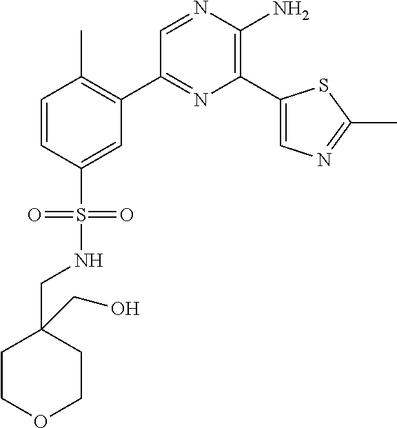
C1(C2=C(C)C=CC(S(=O)(=O)NCC3(CO)CCOCC3)=C2)=NC(C2=CN=C(C)S2)=C(N)N=C1
